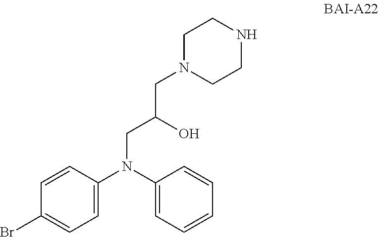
C1(Br)=CC=C(N(C2=CC=CC=C2)CC(O)CN2CCNCC2)C=C1
